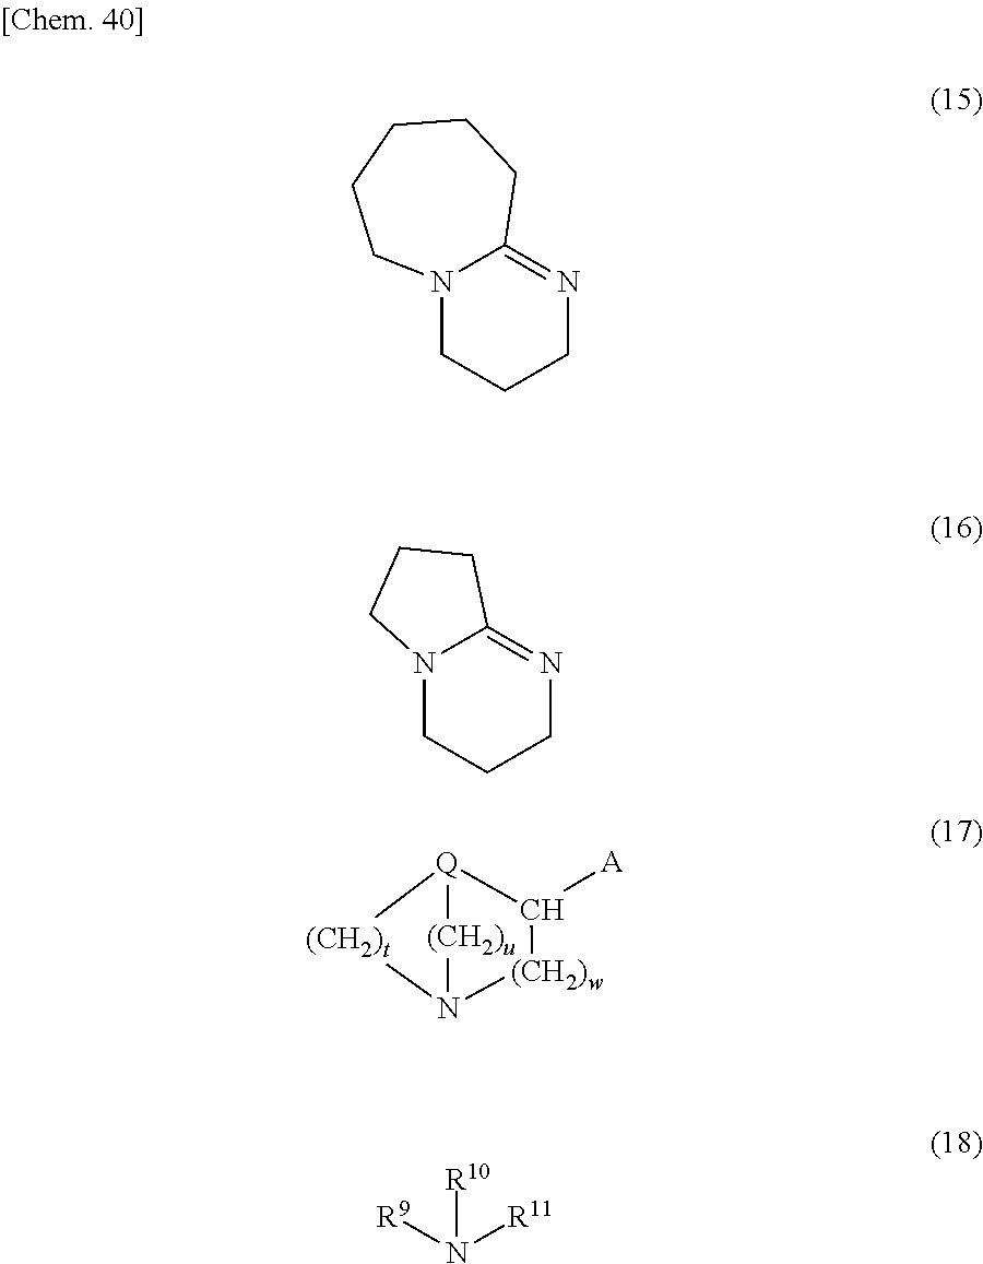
N12CCCN=C1CCCCC2.N12CCCN=C1CCC2.[Q]12[(CH2)u]N([(CH2)w]C1[A])[(CH2)t]2.N([R10])([R9])[R11]
